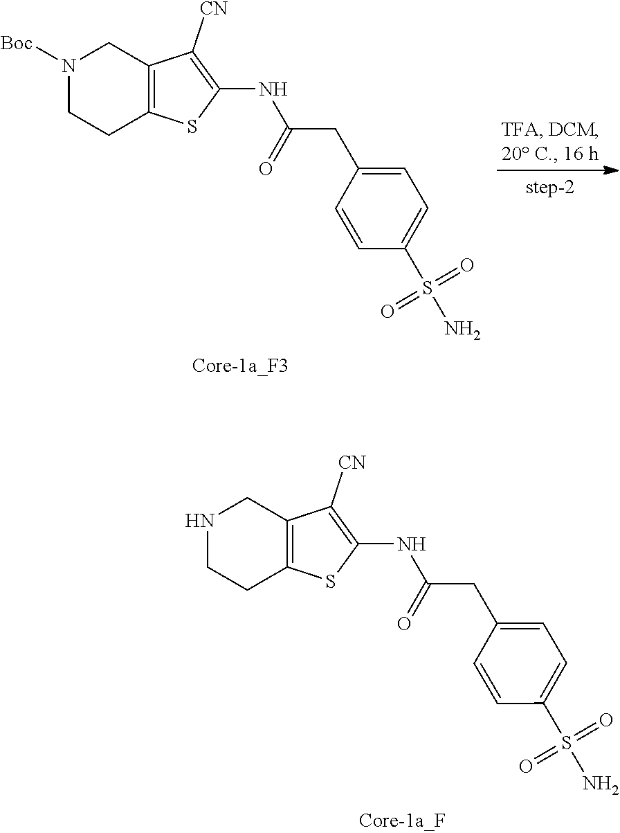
N1([Boc])CCC2=C(C1)C([CN])=C(NC(CC1=CC=C(S(=O)(=O)N)C=C1)=O)S2.N1CCC2=C(C1)C([CN])=C(NC(CC1=CC=C(S(=O)(=O)N)C=C1)=O)S2
